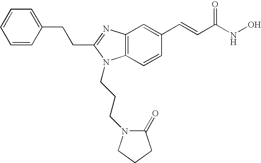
C(C1=NC2=C(C=CC(C=CC(NO)=O)=C2)N1CCCN1C(=O)CCC1)CC1=CC=CC=C1
